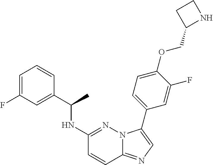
C1=C(F)C=C(C(NC2=NN3C(=NC=C3C3=CC=C(OCC4NCC4)C(F)=C3)C=C2)C)C=C1
